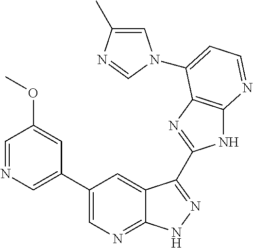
C1(C2=CN=CC(OC)=C2)=CN=C2C(=C1)C(C1=NC3=C(N1)N=CC=C3N1C=C(C)N=C1)=NN2
